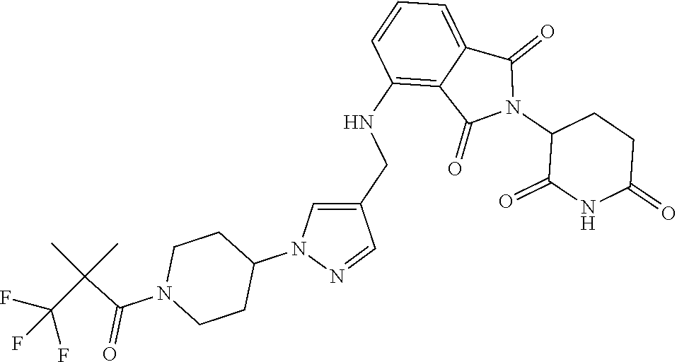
C1(NCC2=CN(C3CCN(C(C(C(F)(F)F)(C)C)=O)CC3)N=C2)=C2C(=CC=C1)C(=O)N(C1C(=O)NC(=O)CC1)C2=O
